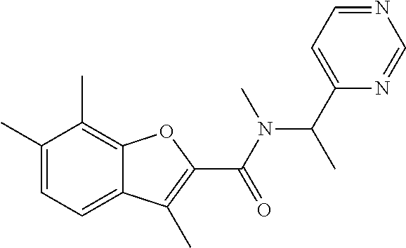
C12=CC=C(C)C(C)=C1OC(C(=O)N(C(C1=CC=NC=N1)C)C)=C2C
